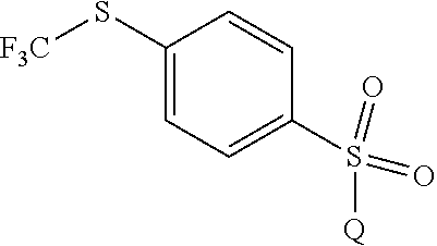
C1(S[CF3])=CC=C(S(=O)(=O)[Q])C=C1
